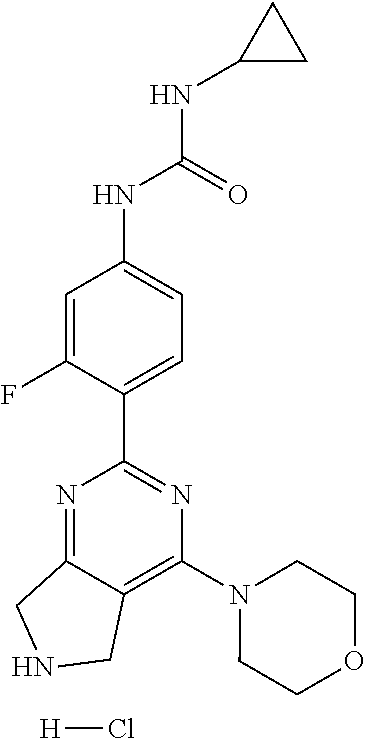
C1(C2=NC(N3CCOCC3)=C3C(=N2)CNC3)=CC=C(NC(NC2CC2)=O)C=C1F.[H]Cl
